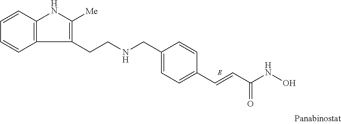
C1=CC2=C(C=C1)C(CCNCC1=CC=C(C=CC(NO)=O)C=C1)=C([Me])N2
